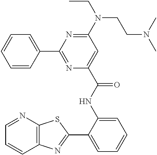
C1=NC2=C(C=C1)N=C(C1=CC=CC=C1NC(=O)C1=CC(N(CCN(C)C)CC)=NC(C3=CC=CC=C3)=N1)S2
